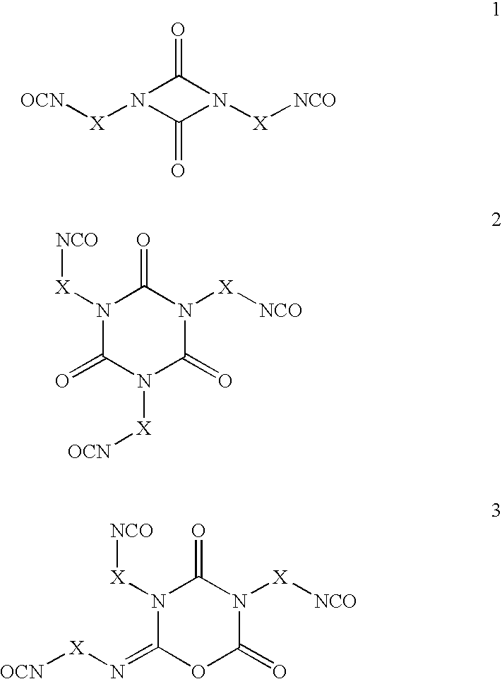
O=C1N([X][OCN])C(=O)N1[X][NCO].N1([X][NCO])C(=O)N([X][OCN])C(=O)N([X][NCO])C1=O.N1([X][NCO])C(=N[X][OCN])OC(=O)N([X][NCO])C1=O
